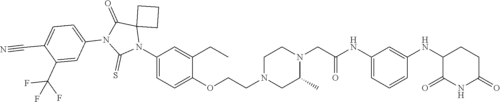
C1=C(NC(CN2CCN(CCOC3=CC=C(N4C5(C(=O)N(C6=CC=C(C#N)C(C(F)(F)F)=C6)C4=S)CCC5)C=C3CC)CC2C)=O)C=C(NC2C(=O)NC(=O)CC2)C=C1
